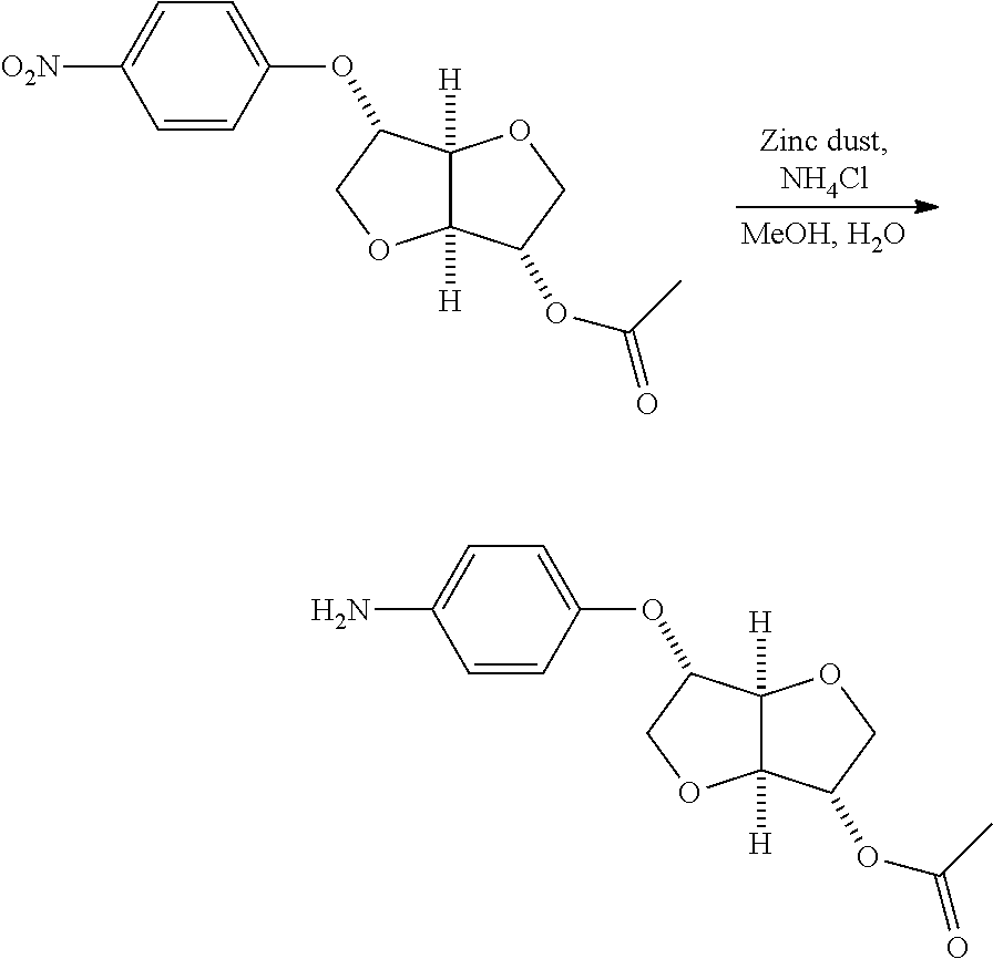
O(C1C2([H])C([H])(OC1)C(OC(=O)C)CO2)C1=CC=C([O2N])C=C1.O(C1C2([H])C([H])(OC1)C(OC(=O)C)CO2)C1=CC=C(N)C=C1
